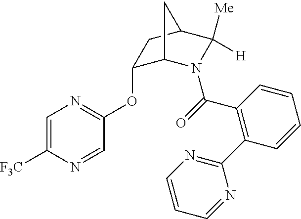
C1(OC2=NC=C([F3C])N=C2)C2N(C(=O)C3=C(C4=NC=CC=N4)C=CC=C3)C([Me])([H])C(C1)C2
